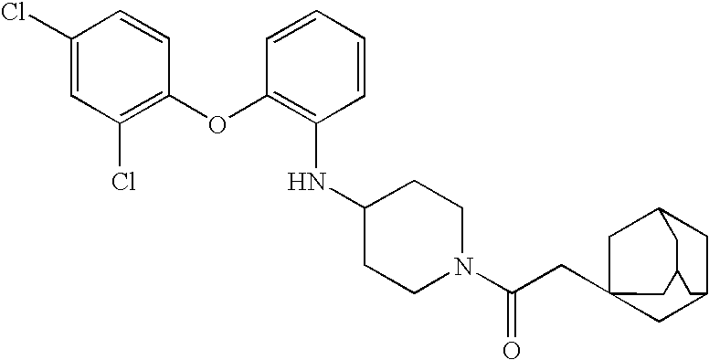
C1(Cl)=CC(Cl)=C(OC2=C(NC3CCN(C(=O)CC45CC6CC(C4)CC(C5)C6)CC3)C=CC=C2)C=C1
